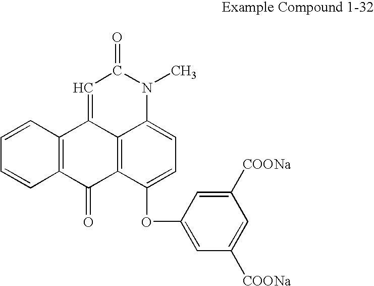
C12=C3C(OC4=CC([COONa])=CC([COONa])=C4)=CC=C1N(C)C(=O)C=C2C1=C(C3=O)C=CC=C1
